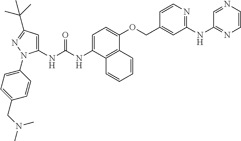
C1=C(NC(NC2=CC(C(C)(C)C)=NN2C2=CC=C(CN(C)C)C=C2)=O)C2=C(C(OCC3=CC(NC4=NC=CN=C4)=NC=C3)=C1)C=CC=C2
